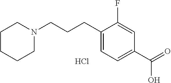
C1CCCN(CCCC2=CC=C(C(=O)O)C=C2F)C1.Cl
